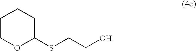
C1COC(SCCO)CC1
